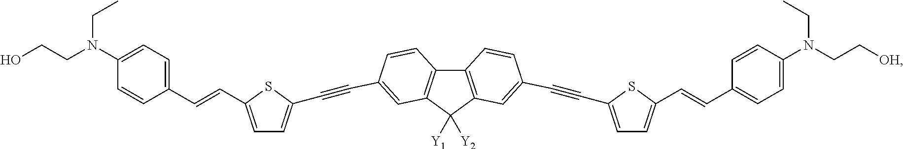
C12=C(C([Y1])([Y2])C3=C1C=CC(C#CC1=CC=C(C=CC4=CC=C(N(CCO)CC)C=C4)S1)=C3)C=C(C#CC1=CC=C(C=CC3=CC=C(N(CC[OH])CC)C=C3)S1)C=C2
